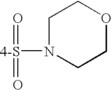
C1N([4-S](=O)=O)CCOC1
